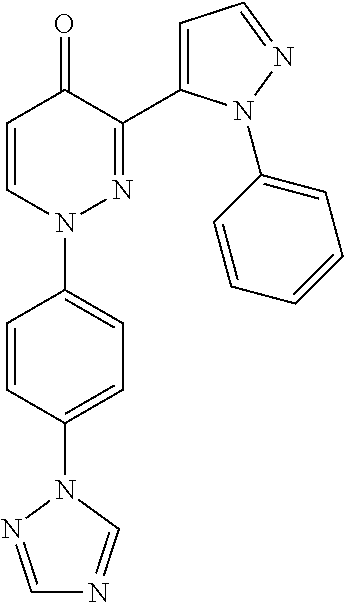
C1=CN(C2=CC=C(N3C=NC=N3)C=C2)N=C(C2=CC=NN2C2=CC=CC=C2)C1=O
